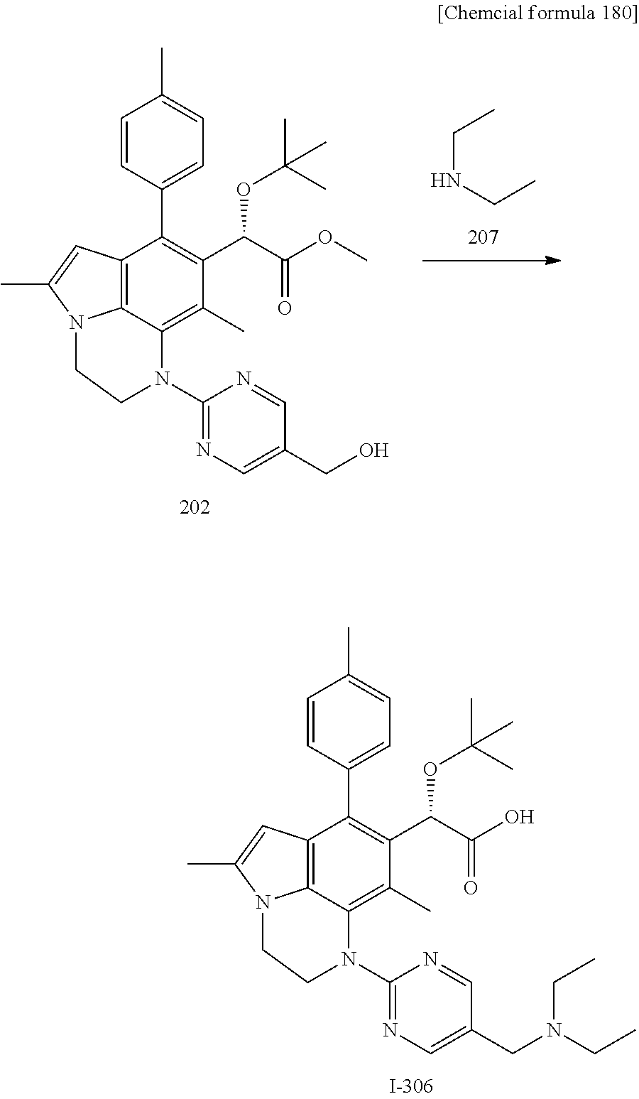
C12=C3C(=C(C)C(C(OC(C)(C)C)C(O)=O)=C1C1=CC=C(C)C=C1)N(C1=NC=C(CN(CC)CC)C=N1)CCN3C(C)=C2.C(NCC)C.C12=C3C(=C(C)C(C(OC(C)(C)C)C(OC)=O)=C1C1=CC=C(C)C=C1)N(C1=NC=C(CO)C=N1)CCN3C(C)=C2
